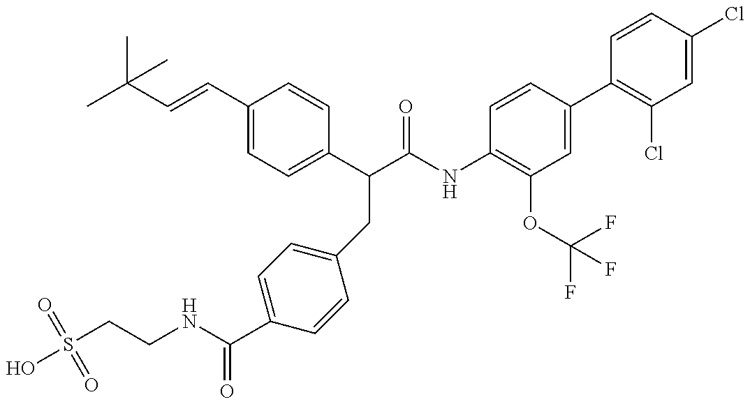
C(CNC(C1=CC=C(CC(C(NC2=C(OC(F)(F)F)C=C(C3=C(Cl)C=C(Cl)C=C3)C=C2)=O)C2=CC=C(C=CC(C)(C)C)C=C2)C=C1)=O)S(O)(=O)=O
